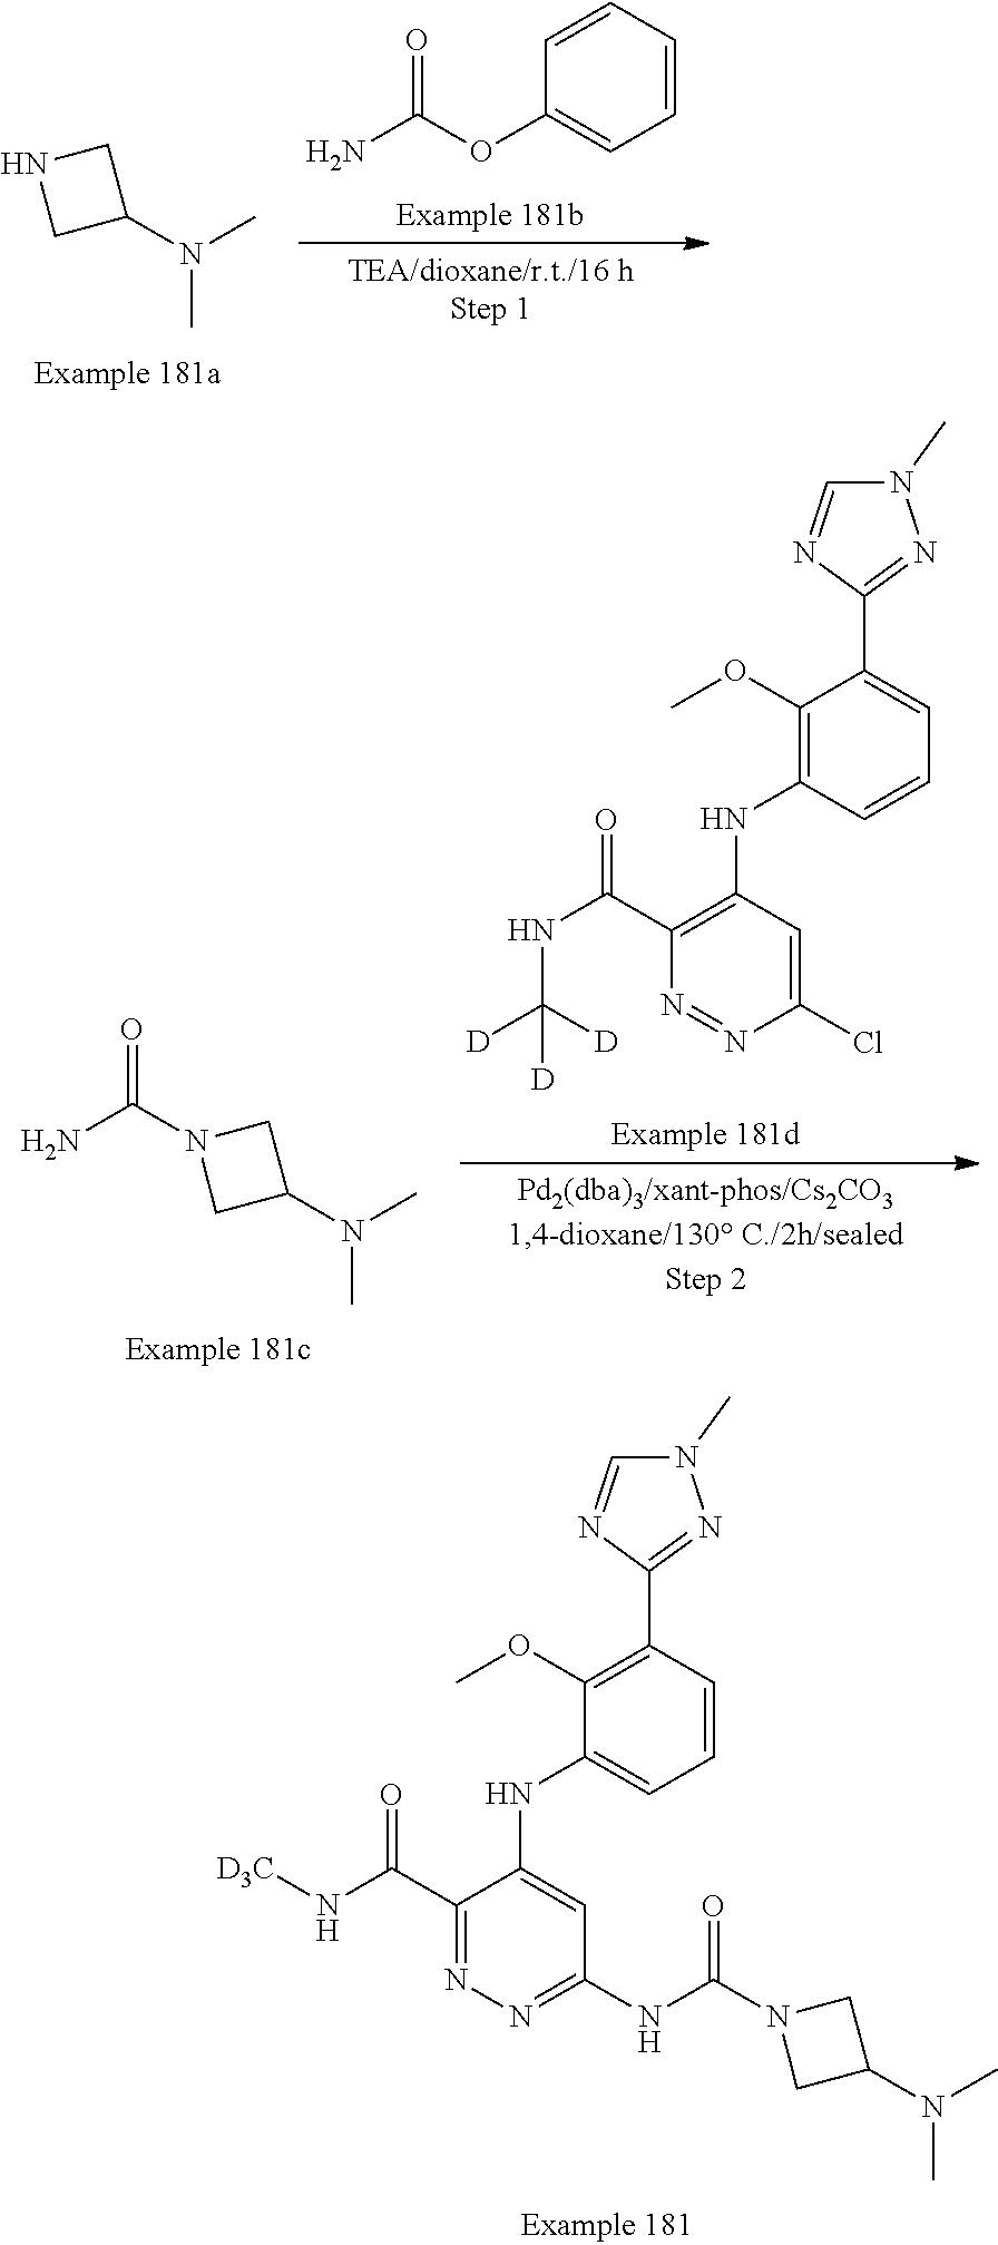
C1=NC(C2=C(OC)C(NC3=CC(NC(N4CC(N(C)C)C4)=O)=NN=C3C(N[D3C])=O)=CC=C2)=NN1C.N(C)(C1CNC1)C.C1=CC=CC=C1OC(N)=O.O=C(N1CC(N(C)C)C1)N.C1=NC(C2=CC=CC(NC3=C(C(NC([D])([D])[D])=O)N=NC(Cl)=C3)=C2OC)=NN1C
